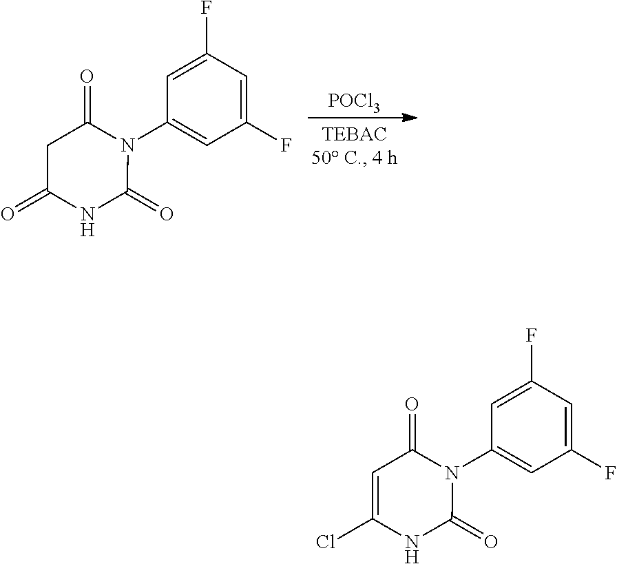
[POCl3].C1(F)=CC(F)=CC(N2C(=O)CC(=O)NC2=O)=C1.C1(F)=CC(F)=CC(N2C(=O)C=C(Cl)NC2=O)=C1
